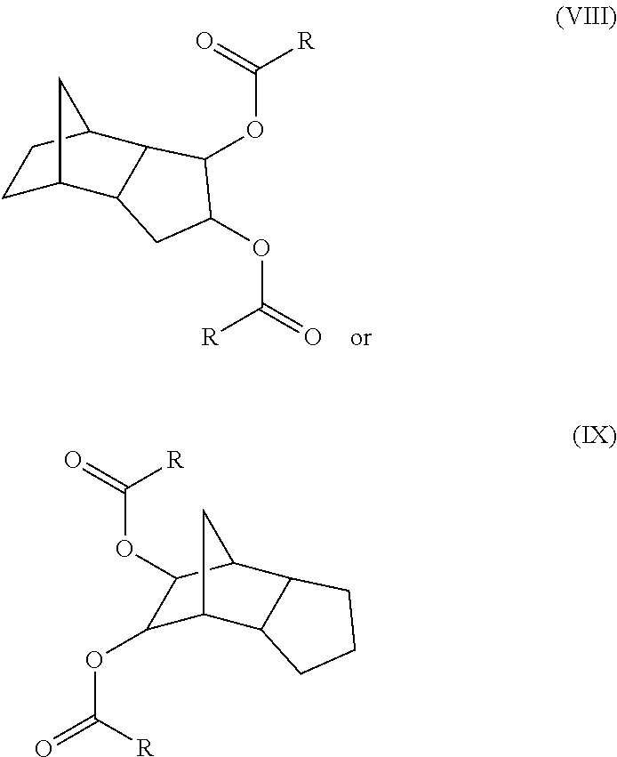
C1C2C3C(C(C1)C2)C(OC([R])=O)C(OC(=O)[R])C3.C1(OC(=O)[R])C2C3C(C(C1OC(=O)[R])C2)CCC3
